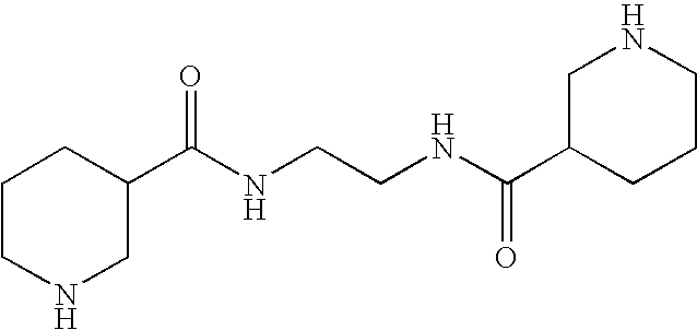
C1CNCC(C(NCCNC(=O)C2CCCNC2)=O)C1
